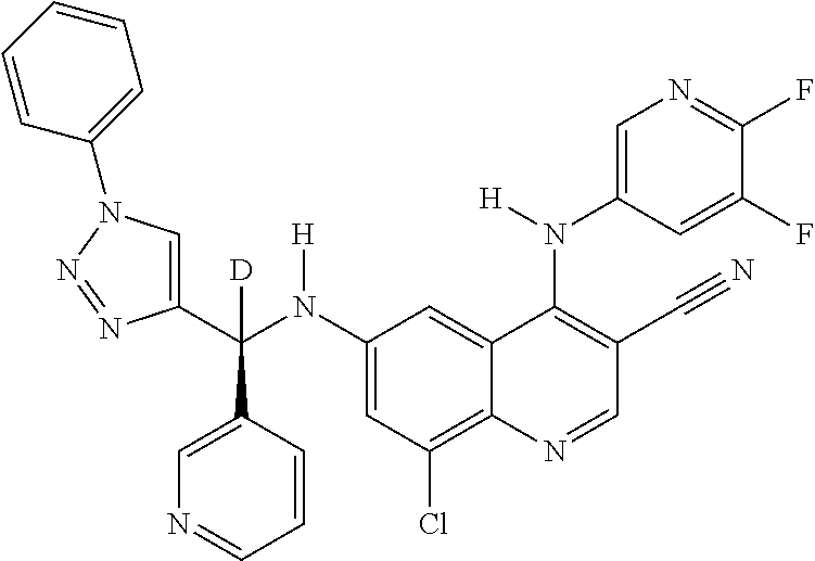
C1(N(C(C2=CN(C3=CC=CC=C3)N=N2)(C2=CN=CC=C2)[D])[H])=CC(Cl)=C2C(=C1)C(N(C1=CN=C(F)C(F)=C1)[H])=C(C#N)C=N2
